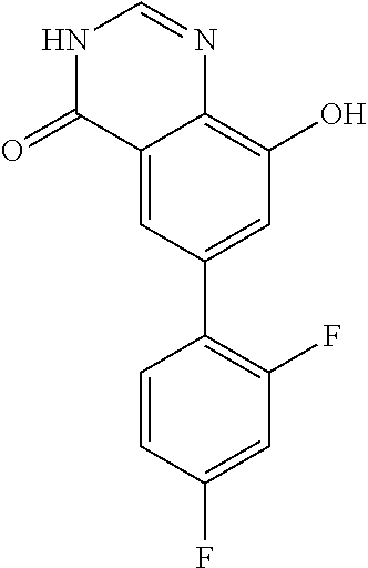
C12=CC(C3=C(F)C=C(F)C=C3)=CC(O)=C1N=CNC2=O
